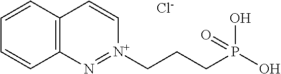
C12=C(C=CC=C1)C=C[N+](CCCP(O)(O)=O)=N2.[Cl-]
